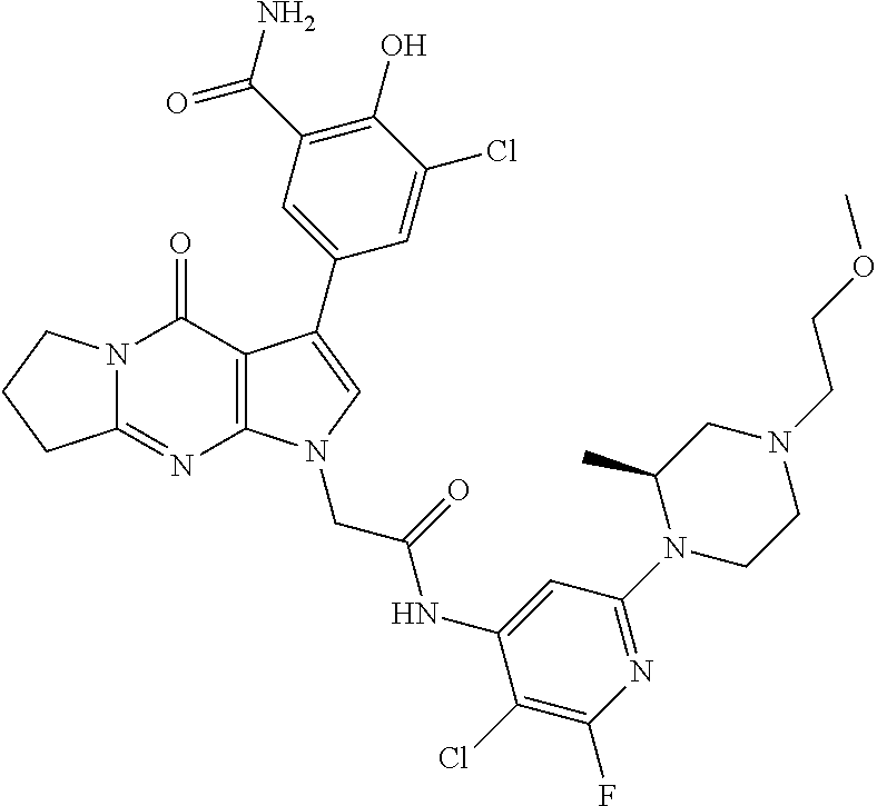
C12=NC3=C(C(=O)N1CCC2)C(C1=CC(C(N)=O)=C(O)C(Cl)=C1)=CN3CC(=O)NC1=CC(N2CCN(CCOC)CC2C)=NC(F)=C1Cl
